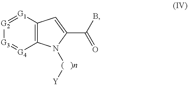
[G3]1=[G4]C2=C([G1]=[G2]1)C=C(C(=O)B)N2[(   )n][Y]
